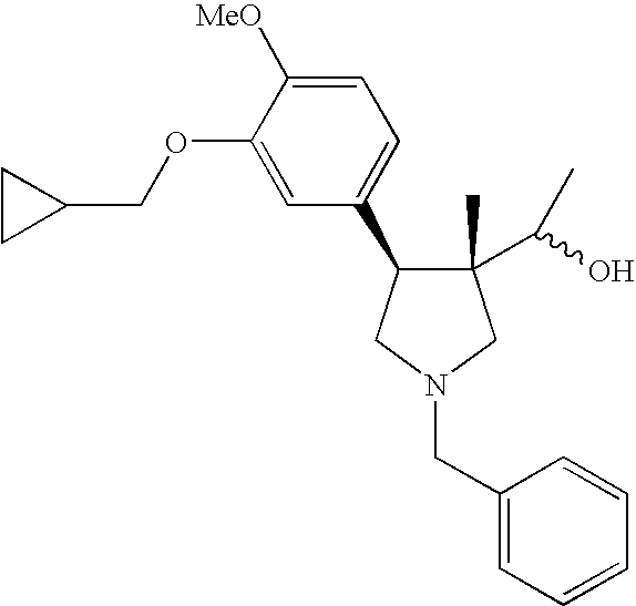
C1=C([MeO])C(OCC2CC2)=CC(C2C(C)(C(C)O)CN(CC3=CC=CC=C3)C2)=C1
